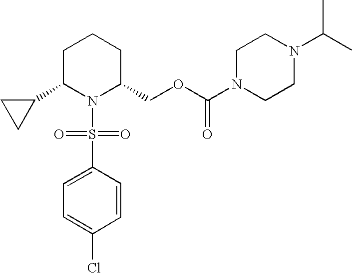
C1C(C2CC2)N(S(C2=CC=C(Cl)C=C2)(=O)=O)C(COC(N2CCN(C(C)C)CC2)=O)CC1
